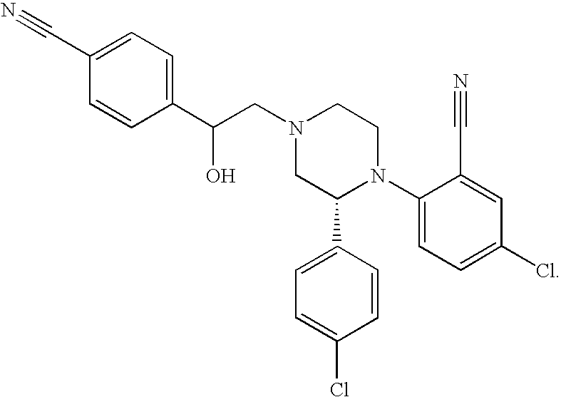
N1(CC(C2=CC=C(C#N)C=C2)O)CC(C2=CC=C(Cl)C=C2)N(C2=CC=C(Cl)C=C2C#N)CC1
